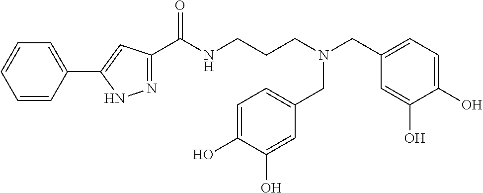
C1=CC(C2=CC(C(NCCCN(CC3=CC=C(O)C(O)=C3)CC3=CC=C(O)C(O)=C3)=O)=NN2)=CC=C1
